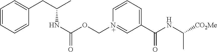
C1=CC=CC(CC(C)NC(OC[N+]2=CC(C(NC([CO2Me])C)=O)=CC=C2)=O)=C1
